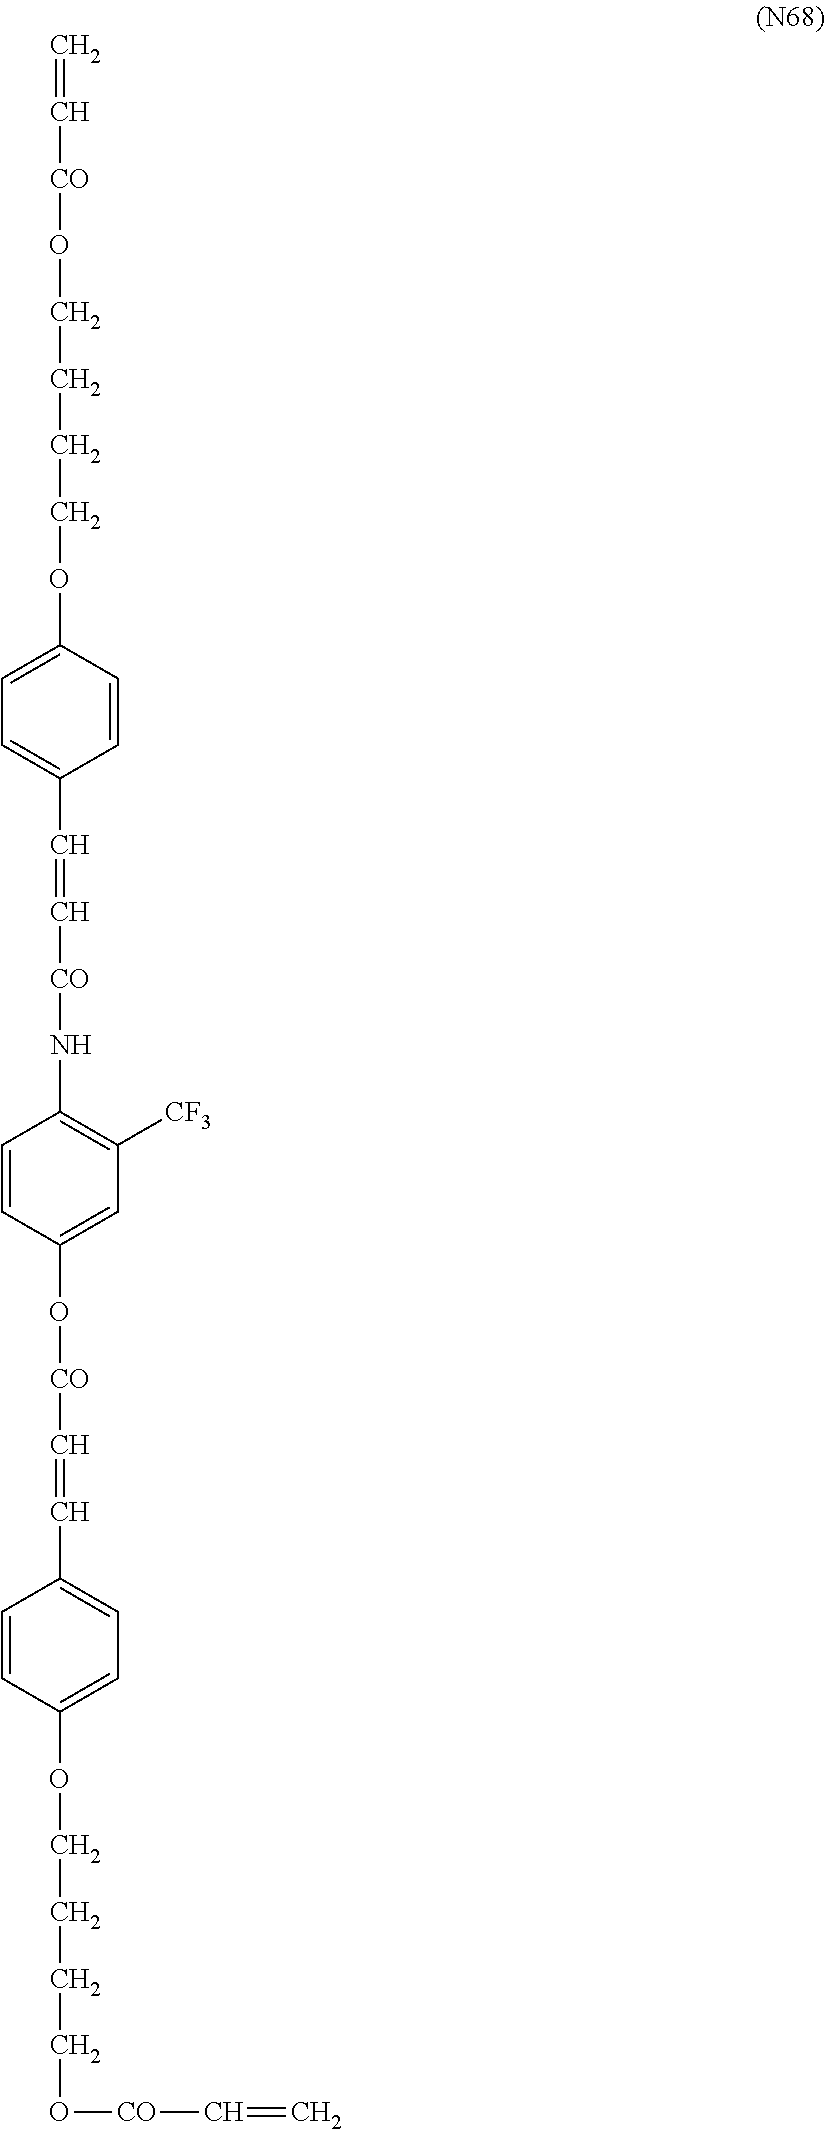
C=C[CO]OCCCCOC1=CC=C(C=C[CO]NC2=C([CF3])C=C(O[CO]C=CC3=CC=C(OCCCCO[CO]C=C)C=C3)C=C2)C=C1
